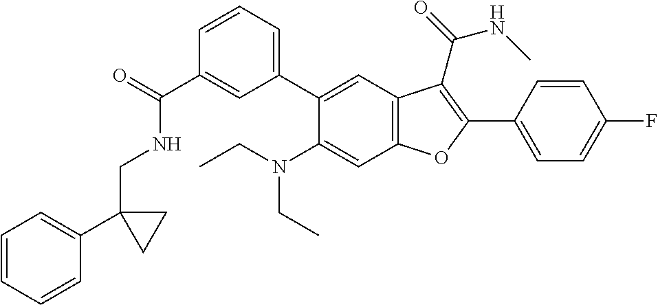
C1=CC=C(C2=CC3=C(C=C2N(CC)CC)OC(C2=CC=C(F)C=C2)=C3C(=O)NC)C=C1C(=O)NCC1(C2=CC=CC=C2)CC1
